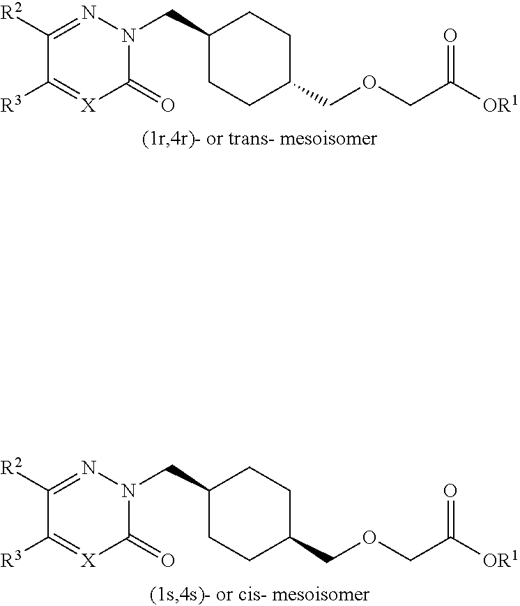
C1([R2])=NN(CC2CCC(COCC([OR1])=O)CC2)C(=O)[X]=C1[R3].C1([R2])=NN(CC2CCC(COCC([OR1])=O)CC2)C(=O)[X]=C1[R3]
